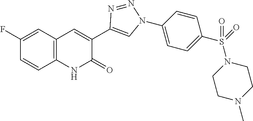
C12=C(C=C(F)C=C1)C=C(C1=CN(C3=CC=C(S(=O)(N4CCN(C)CC4)=O)C=C3)N=N1)C(=O)N2
